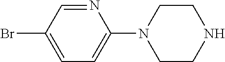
C1=NC(N2CCNCC2)=CC=C1Br
